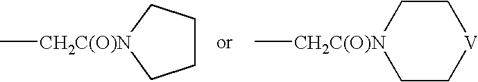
C1CC[CH2C(O)N](C)C1.C1C[CH2C(O)N](C)CC[V]1
